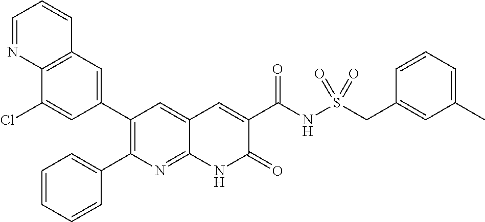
C12=C(C=C(C3=C(C4=CC=CC=C4)N=C4C(=C3)C=C(C(NS(CC3=CC(C)=CC=C3)(=O)=O)=O)C(=O)N4)C=C1Cl)C=CC=N2
